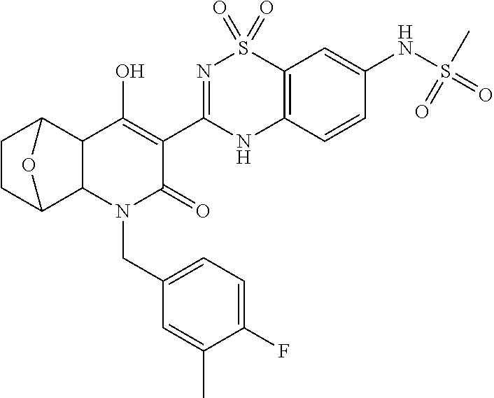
C12C3CCC(C1N(CC1=CC=C(F)C(C)=C1)C(=O)C(C1=NS(=O)(=O)C4=C(N1)C=CC(NS(=O)(C)=O)=C4)=C2O)O3
